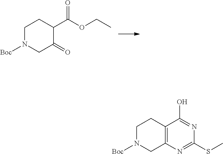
C1N([Boc])CC(=O)C(C(OCC)=O)C1.C1N([Boc])CC2=C(C1)C(O)=NC(SC)=N2
